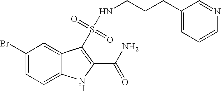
C1(Br)=CC=C2C(=C1)C(S(NCCCC1=CC=CN=C1)(=O)=O)=C(C(N)=O)N2
